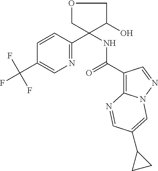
N1=C(C2(NC(C3=C4N(N=C3)C=C(C3CC3)C=N4)=O)C(O)COC2)C=CC(C(F)(F)F)=C1
